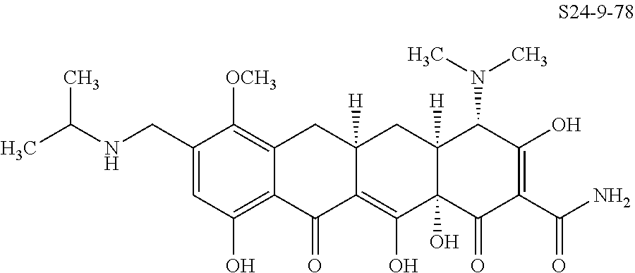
C1=C(CNC(C)C)C([OCH3])=C2C(=C1O)C(=O)C1=C(O)C3(O)C([H])(CC1([H])C2)C(N(C)C)C(O)=C(C(N)=O)C3=O
